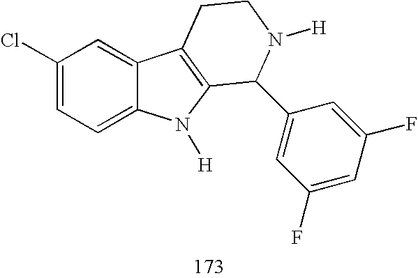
C1(Cl)=CC=C2C(=C1)C1=C(N2[H])C(C2=CC(F)=CC(F)=C2)N([H])CC1
